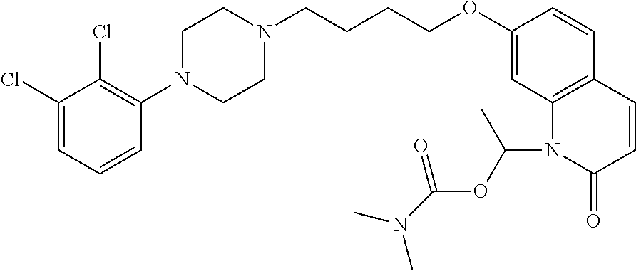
C1(Cl)=CC=CC(N2CCN(CCCCOC3=CC4=C(C=C3)C=CC(=O)N4C(C)OC(=O)N(C)C)CC2)=C1Cl
